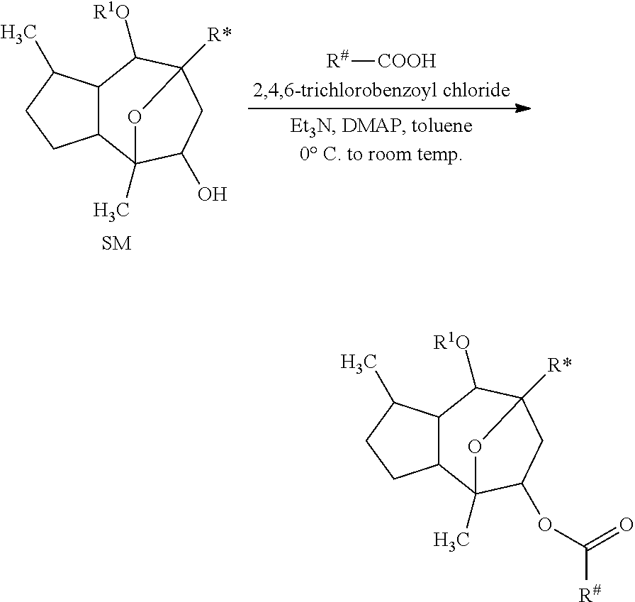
C12C(C(C)CC1)C([R1O])C1([R*])CC(OC(=O)[R#])C2(C)O1.C12C(C(C)CC1)C([R1O])C1([R*])CC(O)C2(C)O1.[SM].[R#][COOH]
